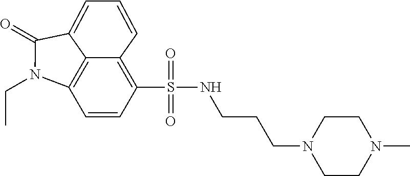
C1=CC(S(NCCCN2CCN(C)CC2)(=O)=O)=C2C=CC=C3C(=O)N(CC)C1=C23
